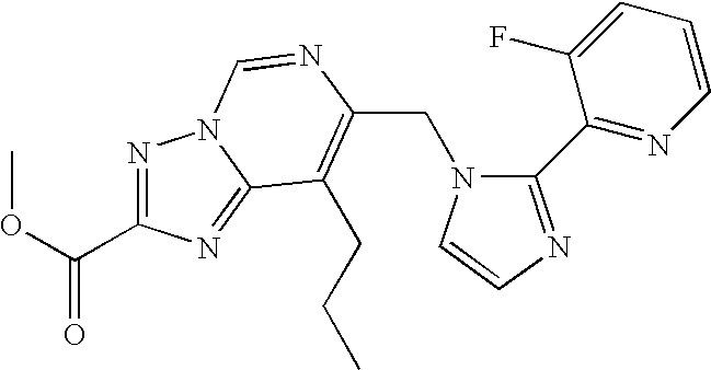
C(N1C(C2=NC=CC=C2F)=NC=C1)C1=C(CCC)C2=NC(C(OC)=O)=NN2C=N1
